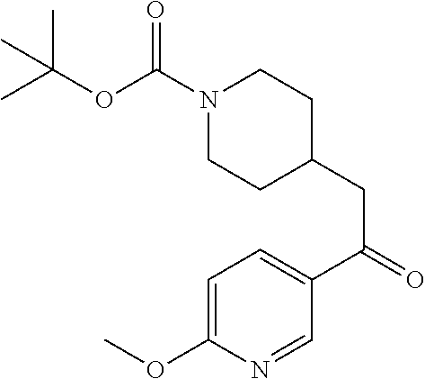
O(C)C1=CC=C(C(CC2CCN(C(=O)OC(C)(C)C)CC2)=O)C=N1
